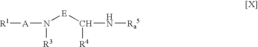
N([E]C(N[Ra5])[R4])([A][R1])[R3]
